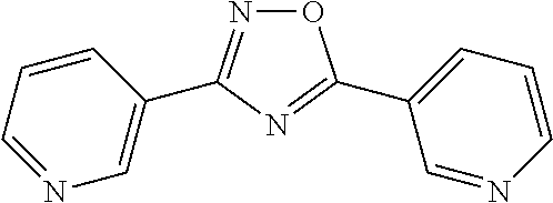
O1N=C(C2=CN=CC=C2)N=C1C1=CC=CN=C1
